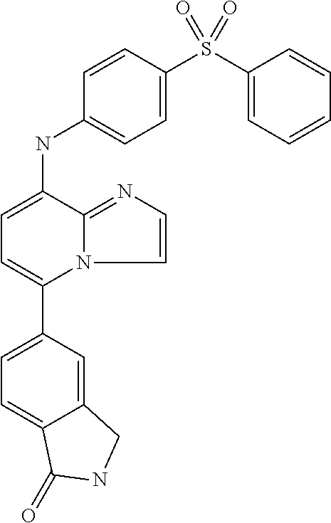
C12=CC(C3=CC=C(NC4=CC=C(S(C5=CC=CC=C5)(=O)=O)C=C4)C4=NC=CN34)=CC=C1C(=O)NC2
